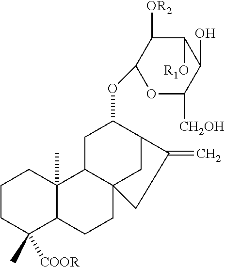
C1CC(C)([COOR])C2C(C)(C1)C1C3(CC2)CC(C(OC2OC([CH2OH])C(O)C([R1O])C2[OR2])C1)C(=C)C3
